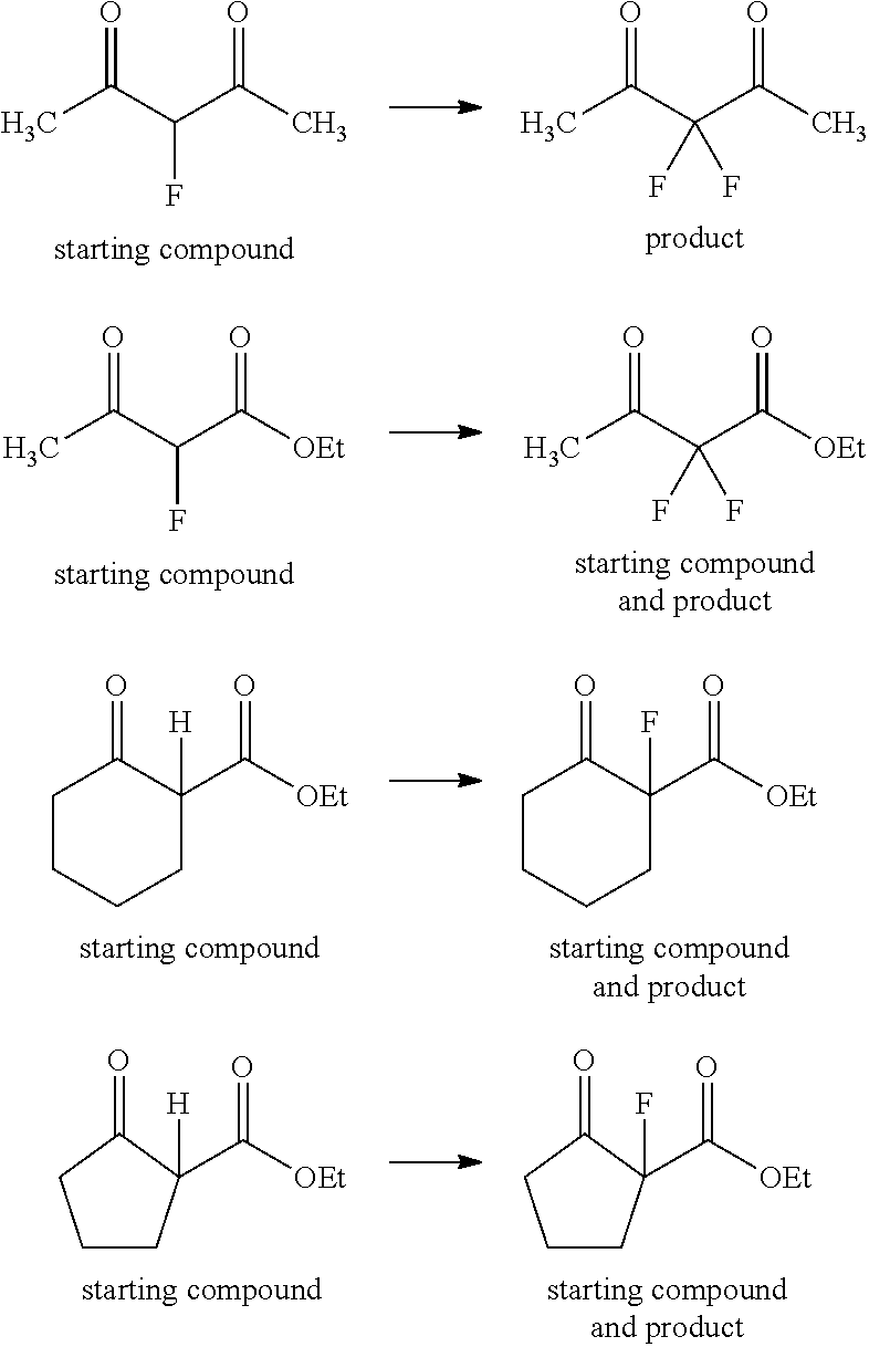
CC(C(F)C(C)=O)=O.CC(=O)C(F)(C(C)=O)F.CC(C(F)C([OEt])=O)=O.CC(=O)C(F)(C([OEt])=O)F.C1C(=O)C([H])(C([OEt])=O)CCC1.C1C(=O)C(C([OEt])=O)(F)CCC1.[OEt]C(=O)C1([H])C(=O)CCC1.[OEt]C(=O)C1(F)C(=O)CCC1
